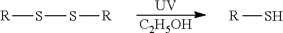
[UV].[C2H5OH].S(S[R])[R].[R]S
